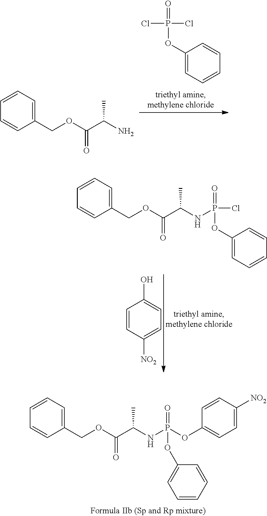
ClP(Cl)(=O)OC1=CC=CC=C1.C1(COC(C(N)C)=O)=CC=CC=C1.C1(COC(C(NP(=O)(Cl)OC2=CC=CC=C2)C)=O)=CC=CC=C1.C1=CC([NO2])=CC=C1O.C1(COC(C(NP(=O)(OC2=CC=C([NO2])C=C2)OC2=CC=CC=C2)C)=O)=CC=CC=C1
